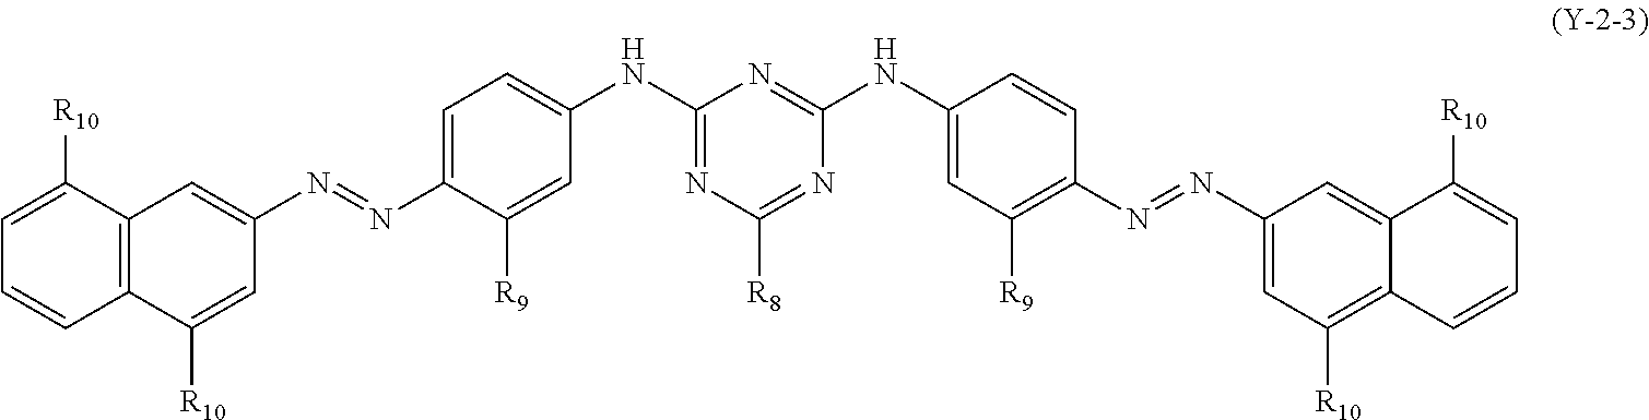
C1([R10])=CC=CC2=C1C=C(N=NC1=CC=C(NC3=NC([R8])=NC(NC4=CC([R9])=C(N=NC5=CC([R10])=C6C(=C5)C([R10])=CC=C6)C=C4)=N3)C=C1[R9])C=C2[R10]
